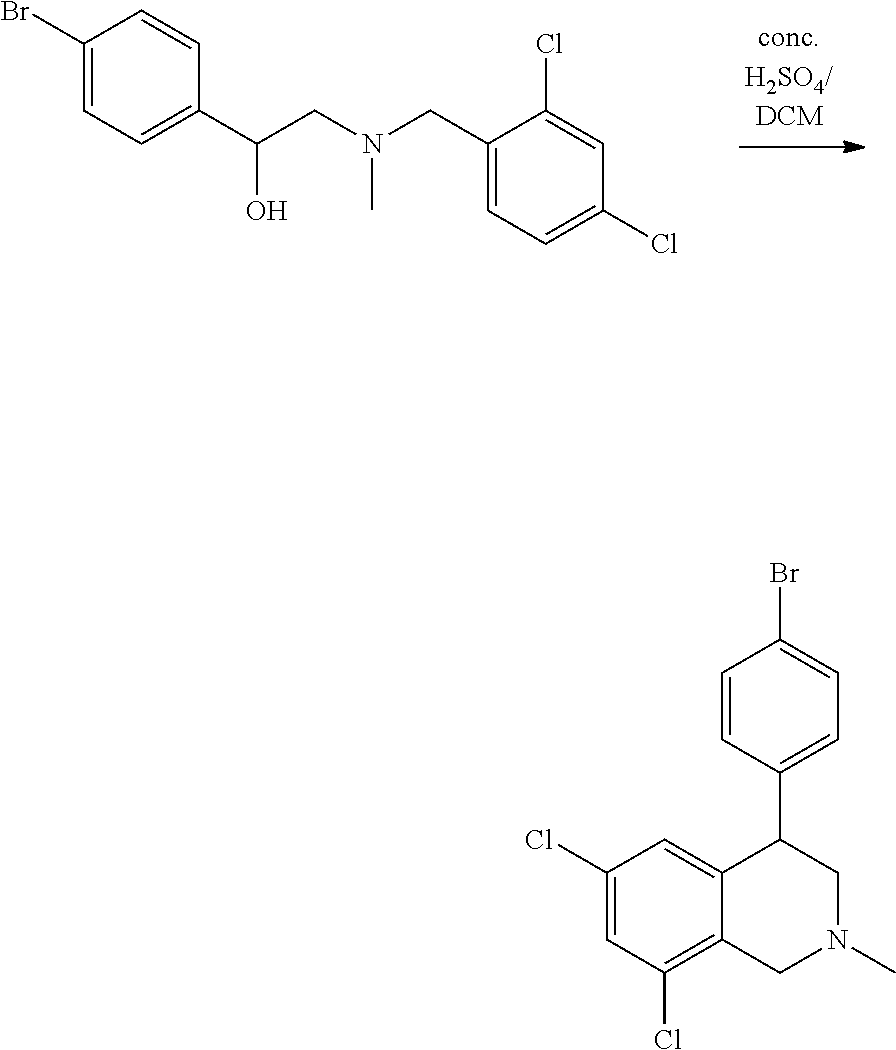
C1(Br)=CC=C(C(CN(C)CC2=CC=C(Cl)C=C2Cl)O)C=C1.C1=CC(C2C3=CC(Cl)=CC(Cl)=C3CN(C)C2)=CC=C1Br
